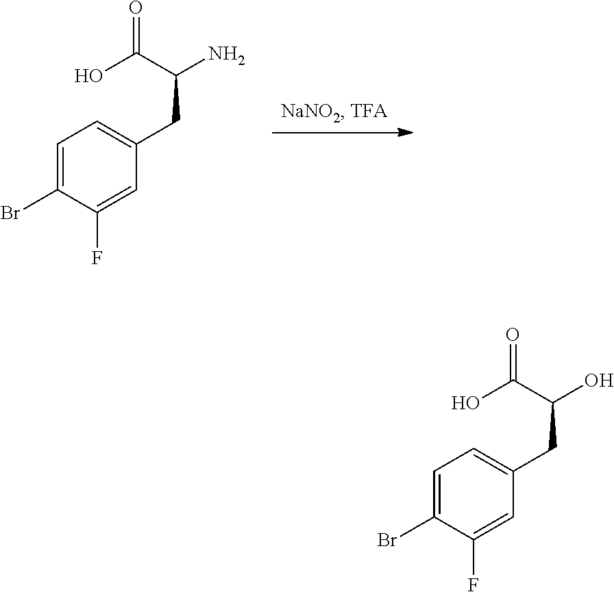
C1=C(Br)C(F)=CC(CC(N)C(O)=O)=C1.C1=C(Br)C(F)=CC(CC(O)C(O)=O)=C1
